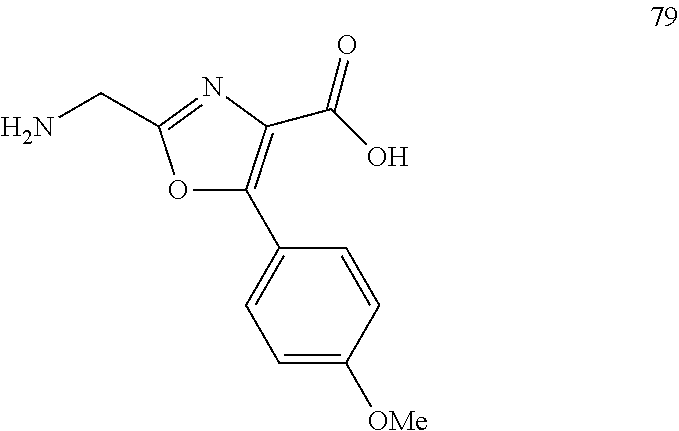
O1C(C2=CC=C([OMe])C=C2)=C(C(=O)O)N=C1CN
